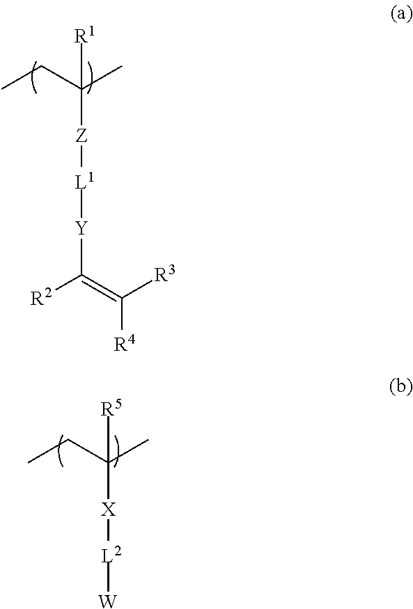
CCC(C)([Z][L1][Y]C(=C([R4])[R3])[R2])[R1].CCC(C)([X][L2][W])[R5]
